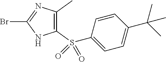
C1(S(C2=CC=C(C(C)(C)C)C=C2)(=O)=O)=C(C)N=C(Br)N1
